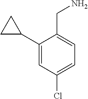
C1(C2CC2)=CC(Cl)=CC=C1CN
